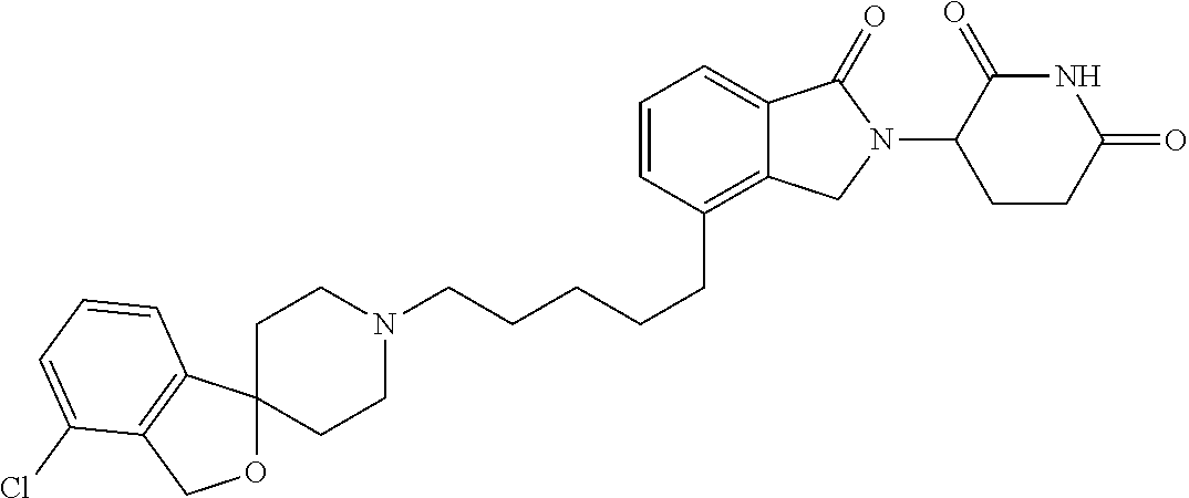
C(CCCC1=C2C(=CC=C1)C(=O)N(C1C(=O)NC(=O)CC1)C2)CN1CCC2(CC1)OCC1=C2C=CC=C1Cl
